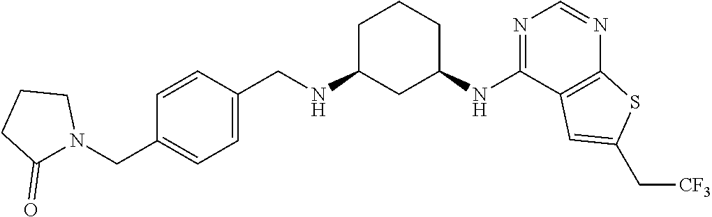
C1=CC(CN2C(=O)CCC2)=CC=C1CNC1CC(NC2=NC=NC3=C2C=C(C[CF3])S3)CCC1
